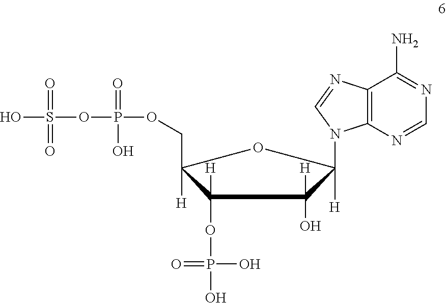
OS(OP(OCC1([H])C(OP(O)(O)=O)([H])C(O)([H])C([H])(N2C3=C(N=C2)C(N)=NC=N3)O1)(=O)O)(=O)=O
